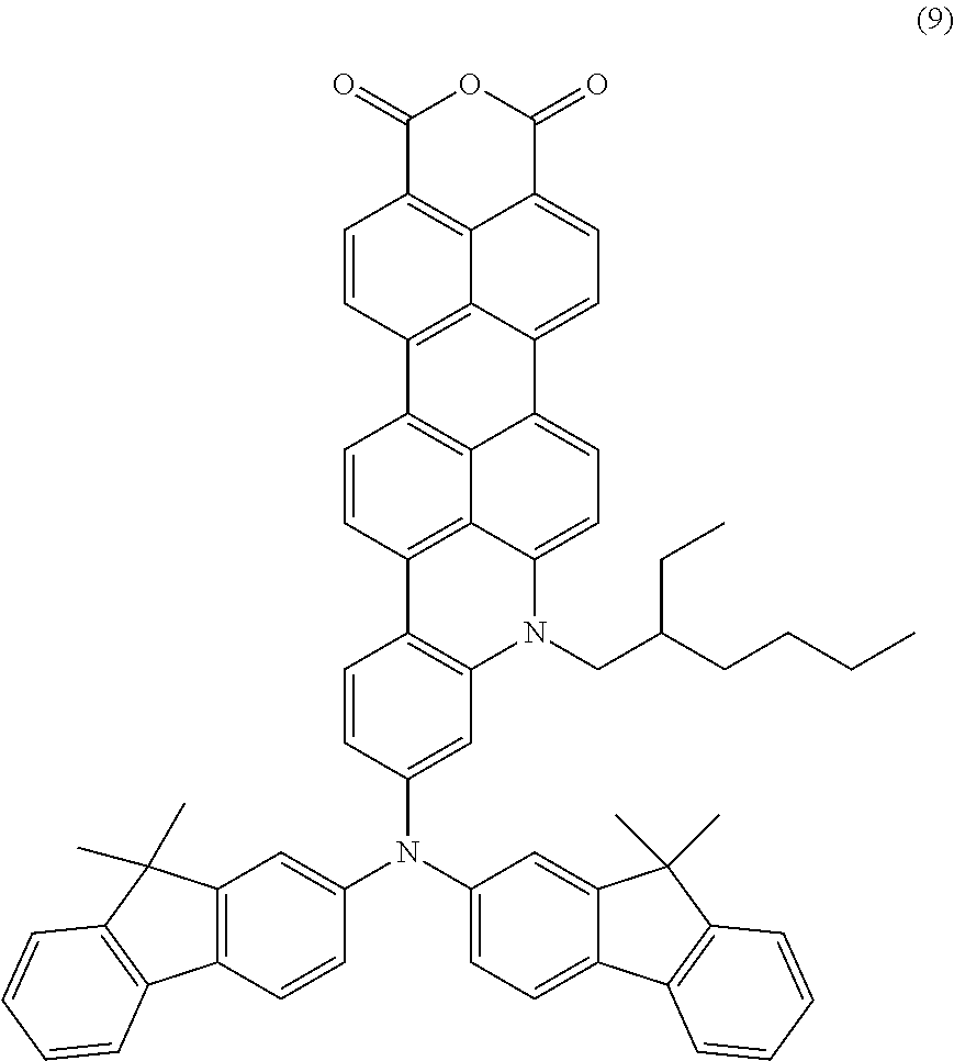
C12=C3C4=C5C(=CC=C6C5=C(C=C4)C4=C(N6CC(CCCC)CC)C=C(N(C5=CC6=C(C=C5)C5=C(C6(C)C)C=CC=C5)C5=CC=C6C(=C5)C(C)(C)C5=C6C=CC=C5)C=C4)C1=CC=C1C2=C(C=C3)C(=O)OC1=O
